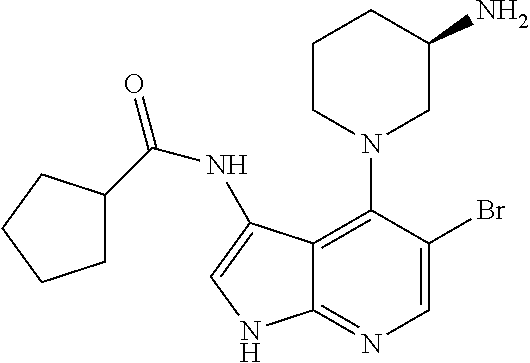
C12=C(N3CC(N)CCC3)C(Br)=CN=C1NC=C2NC(=O)C1CCCC1
